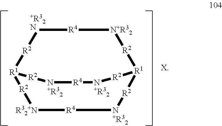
[X].[+R32N]1[R4][N+R32][R2][R1]2[R2][N+R32][R4][R32+N][R2][R1]([R2]1)[R2][N+R32][R4][N+R32][R2]2
